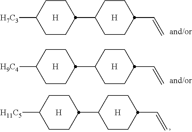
C1([H7C3])CCC(C2CCC(C=C)CC2)CC1.[H].[H].C1([H9C4])CCC(C2CCC(C=C)CC2)CC1.[H].[H].C1([H11C5])CCC(C2CCC(C=C)CC2)CC1.[H].[H]
